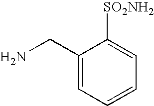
C1(CN)=CC=CC=C1[SO2NH2]
